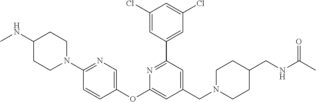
C1(Cl)=CC(C2=NC(OC3=CN=C(N4CCC(NC)CC4)C=C3)=CC(CN3CCC(CNC(C)=O)CC3)=C2)=CC(Cl)=C1
